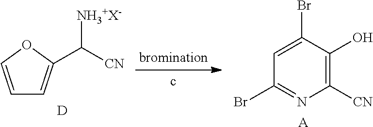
C1=COC(C([CN])[NH3+X-])=C1.[D].C1=C(Br)C(O)=C([CN])N=C1Br.[A]
